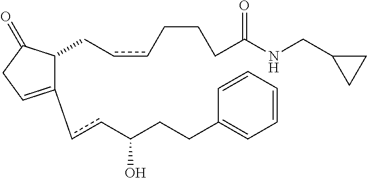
C1(ccC(CCC2=CC=CC=C2)O)=CCC(=O)C1CccCCCC(NCC1CC1)=O
